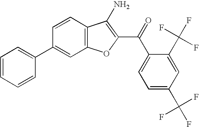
C1=CC=CC(C2=CC3=C(C=C2)C(N)=C(C(C2=CC=C(C(F)(F)F)C=C2C(F)(F)F)=O)O3)=C1
